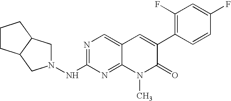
N1=C(NN2CC3C(C2)CCC3)N=C2C(=C1)C=C(C1=C(F)C=C(F)C=C1)C(=O)N2C
